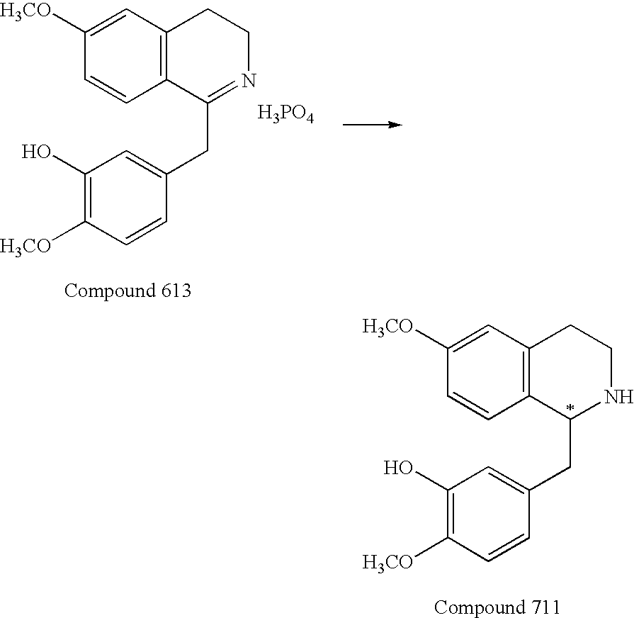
C1([H3CO])=CC2=C(C=C1)C(CC1=CC(O)=C([H3CO])C=C1)NCC2.C1([H3CO])=CC2=C(C=C1)C(CC1=CC(O)=C([H3CO])C=C1)=NCC2.[H3PO4]
